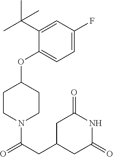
C1=C(F)C=C(C(C)(C)C)C(OC2CCN(C(=O)CC3CC(=O)NC(=O)C3)CC2)=C1
